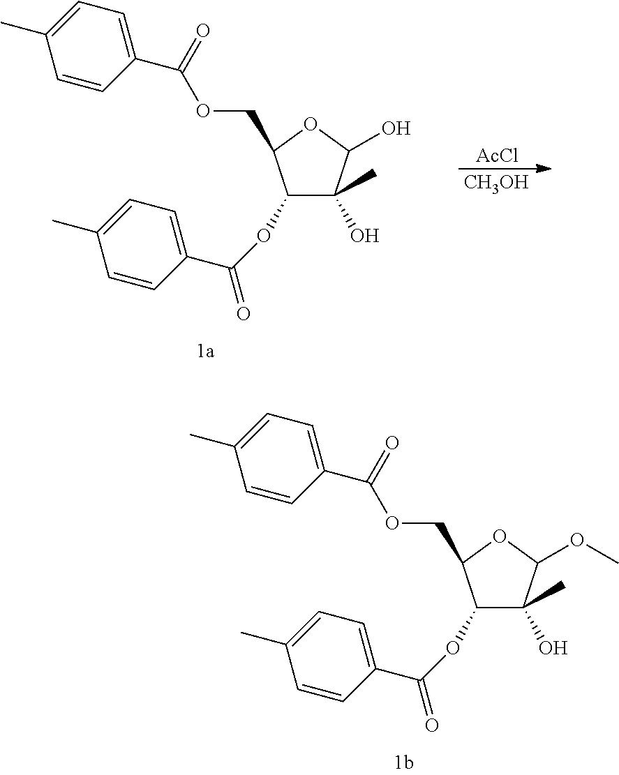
C1(OC(=O)C2=CC=C(C)C=C2)C(O)(C)C(O)OC1COC(C1=CC=C(C)C=C1)=O.[AcCl].[CH3OH].C1(OC(=O)C2=CC=C(C)C=C2)C(O)(C)C(OC)OC1COC(C1=CC=C(C)C=C1)=O
